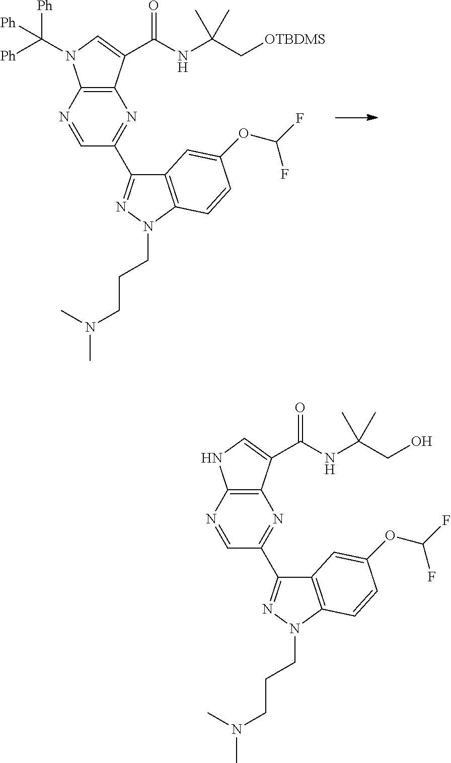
C1=NC2=C(N=C1C1=NN(CCCN(C)C)C3=C1C=C(OC(F)F)C=C3)C(C(NC(CO)(C)C)=O)=CN2.C1=NC2=C(N=C1C1=NN(CCCN(C)C)C3=C1C=C(OC(F)F)C=C3)C(C(NC(C[OTBDMS])(C)C)=O)=CN2C([Ph])([Ph])[Ph]
